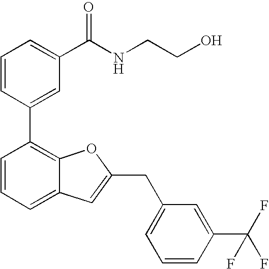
C1=CC(C2=C3C(=CC=C2)C=C(CC2=CC=CC(C(F)(F)F)=C2)O3)=CC(C(NCCO)=O)=C1
